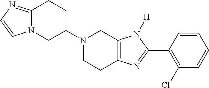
C12=NC=CN1CC(N1CCC3=C(C1)N([H])C(C1=C(Cl)C=CC=C1)=N3)CC2
